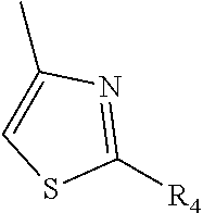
C1([R4])=NC(C)=CS1
